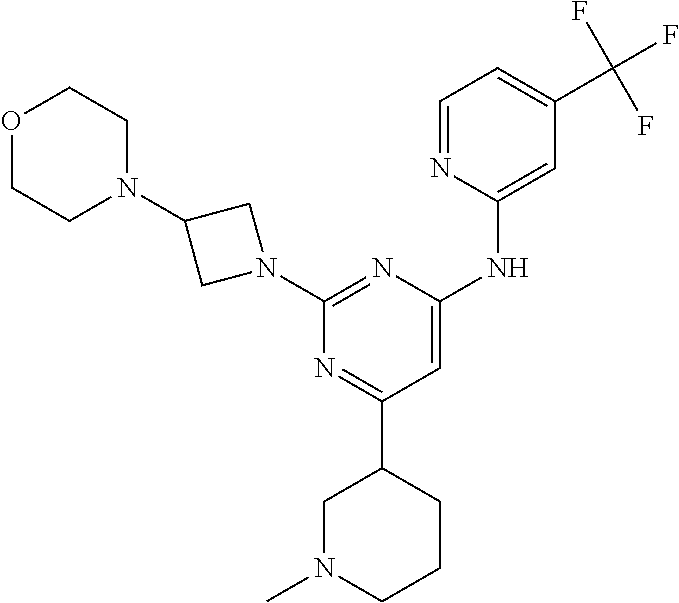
N1=C(C2CN(C)CCC2)C=C(NC2=CC(C(F)(F)F)=CC=N2)N=C1N1CC(N2CCOCC2)C1
